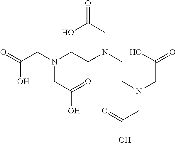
C(O)(CN(CCN(CCN(CC(O)=O)CC(=O)O)CC(=O)O)CC(=O)O)=O
